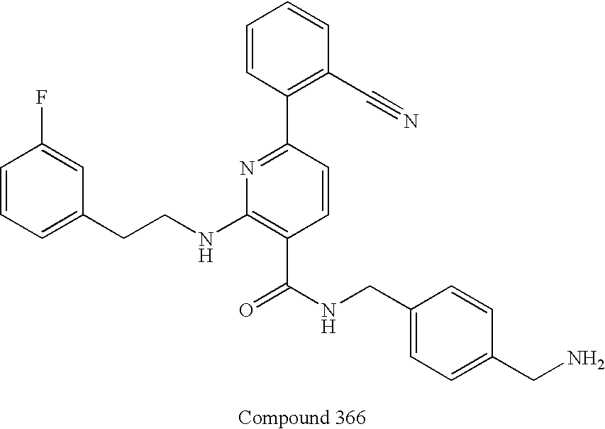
C1=CC=C(CCNC2=C(C(NCC3=CC=C(CN)C=C3)=O)C=CC(C3=C(C#N)C=CC=C3)=N2)C=C1F
